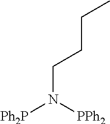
C(N([PPh2])[Ph2P])CCC
